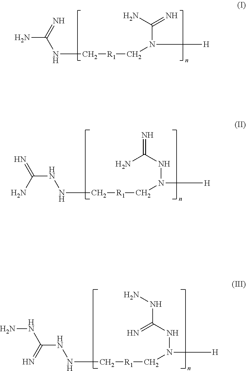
NC(=N)NC[R1]CN(C(N)=N)[H].C([R1]CN(NC(=N)N)[H])NNC(=N)N.C([R1]CN(NC(NN)=N)[H])NNC(NN)=N
